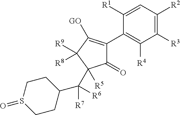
C1([R3])=C([R2])C=C([R1])C(C2=C([GO])C([R9])([R8])C([R5])(C([R7])([R6])C3CCS(=O)CC3)C2=O)=C1[R4]
